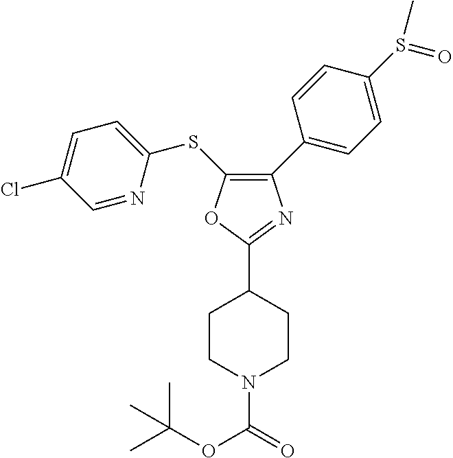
C1(C2=CC=C(S(=O)C)C=C2)=C(SC2=CC=C(Cl)C=N2)OC(C2CCN(C(=O)OC(C)(C)C)CC2)=N1
